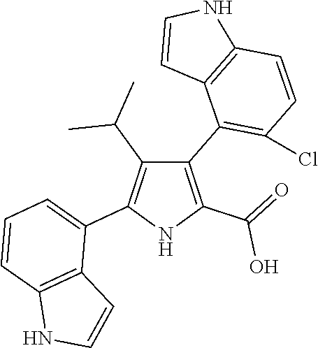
C1(C2=C(Cl)C=CC3=C2C=CN3)=C(C(=O)O)NC(C2=CC=CC3=C2C=CN3)=C1C(C)C
